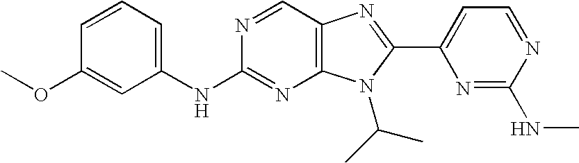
C1(NC2=NC3=C(C=N2)N=C(C2=CC=NC(NC)=N2)N3C(C)C)=CC=CC(OC)=C1
